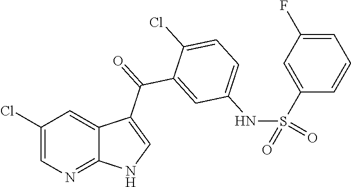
C1(Cl)=CN=C2C(=C1)C(C(=O)C1=CC(NS(=O)(C3=CC(F)=CC=C3)=O)=CC=C1Cl)=CN2
